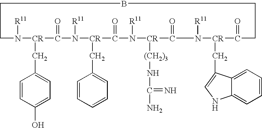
C1N([R11])[CR](CC2=CC=C(O)C=C2)C(=O)N([R11])[CR](CC2=CC=CC=C2)C(=O)N([R11])[CR]([(CH2)3]NC(N)=N)C(=O)N([R11])[CR](CC2=CNC3=CC=CC=C32)C(=O)CCBC1
